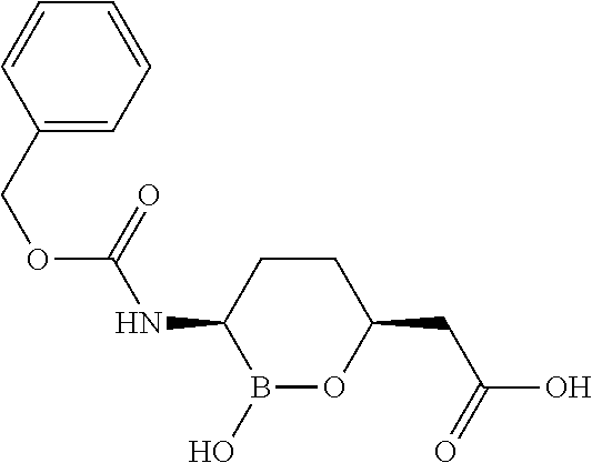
C1CC(NC(=O)OCC2=CC=CC=C2)B(O)OC1CC(O)=O
